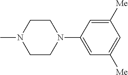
C1CN(C2=CC([Me])=CC([Me])=C2)CCN1C
